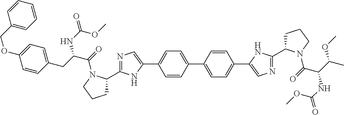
C1=CC(C2=CC=C(C3=CN=C(C4CCCN4C(C(C(C)OC)NC(=O)OC)=O)N3)C=C2)=CC=C1C1=CN=C(C2CCCN2C(C(CC2=CC=C(OCC3=CC=CC=C3)C=C2)NC(=O)OC)=O)N1
